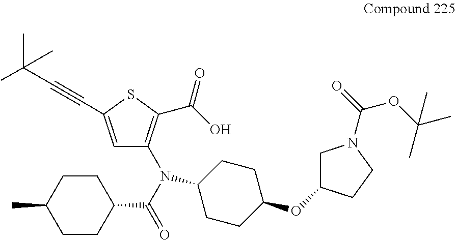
C1=C(C#CC(C)(C)C)SC(C(O)=O)=C1N(C(C1CCC(C)CC1)=O)C1CCC(OC2CN(C(=O)OC(C)(C)C)CC2)CC1
